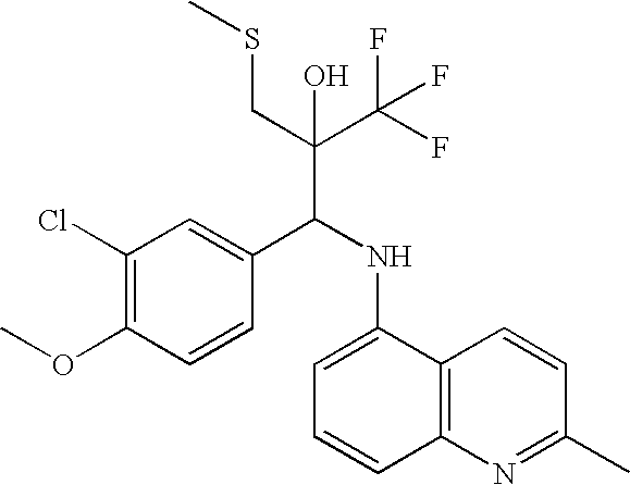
C1(Cl)=C(OC)C=CC(C(NC2=CC=CC3=C2C=CC(C)=N3)C(C(F)(F)F)(CSC)O)=C1
